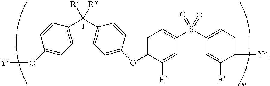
C1(S(C2=CC=C([Y])C([E])=C2)(=O)=O)=CC=C(OC2=CC=C(C(C3=CC=C(O[Y])C=C3)([R])[R])C=C2)C([E])=C1
